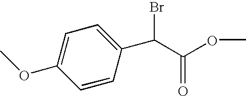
C1=CC(C(Br)C(OC)=O)=CC=C1OC
